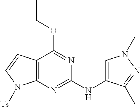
C12=C(N=C(NC3=CN(C)N=C3C)N=C1OCC)N([Ts])C=C2
